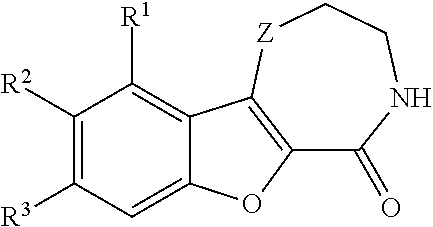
C1(=O)NCC[Z]C2=C1OC1=CC([R3])=C([R2])C([R1])=C12
